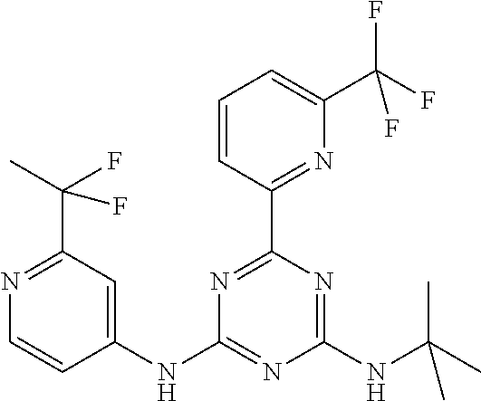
C1(NC2=NC(NC(C)(C)C)=NC(C3=NC(C(F)(F)F)=CC=C3)=N2)=CC(C(F)(C)F)=NC=C1
